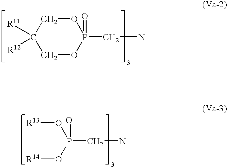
C1OP(CN)(=O)OCC1([R11])[R12].O(P(O[R13])(CN)=O)[R14]
